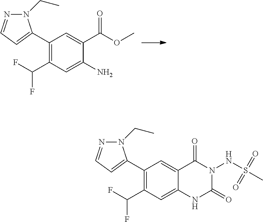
C1(C2=CC=NN2CC)=C(C(F)F)C=C(N)C(C(OC)=O)=C1.C1(C2=CC=NN2CC)=C(C(F)F)C=C2C(=C1)C(=O)N(NS(=O)(=O)C)C(=O)N2
